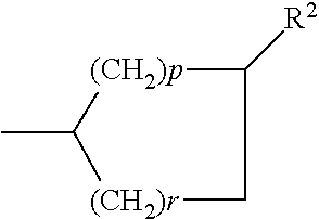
[(CH2)p]1C([R2])C[(CH2)r]C1C
